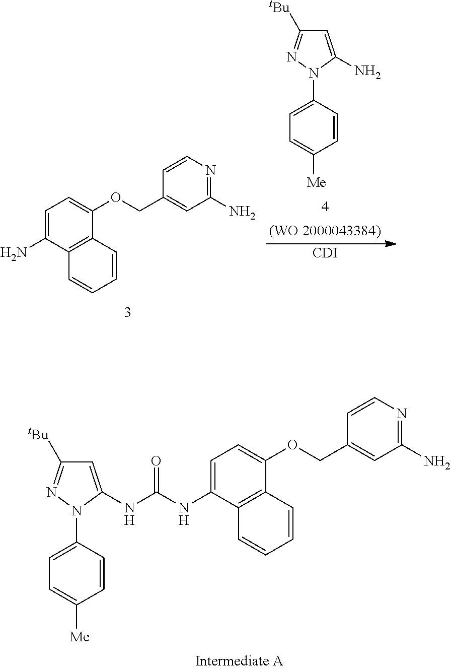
C1=C(NC(NC2=CC=C(OCC3=CC(N)=NC=C3)C3=C2C=CC=C3)=O)N(C2=CC=C([Me])C=C2)N=C1[tBu].C1=C(N)C2=C(C(OCC3=CC(N)=NC=C3)=C1)C=CC=C2.C1=C(N)N(C2=CC=C([Me])C=C2)N=C1[tBu].[CDI]
